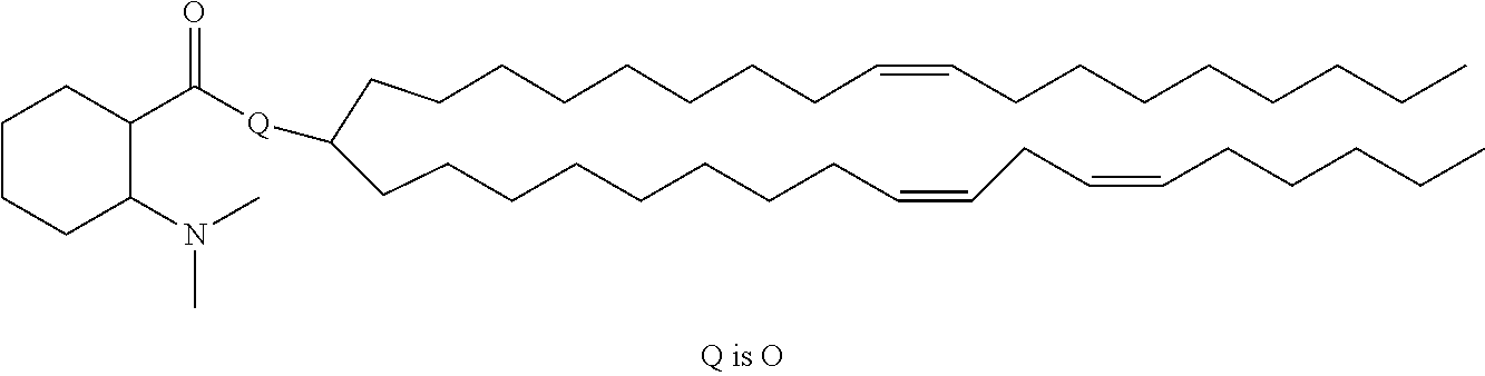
C(CCCCCCCC=CCCCCCCCC)C(CCCCCCCCC=CCC=CCCCCC)[Q]C(=O)C1CCCCC1N(C)C
